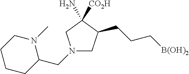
N1(CC2N(C)CCCC2)CC(CCC[B(OH)2])C([CO2H])(N)C1
